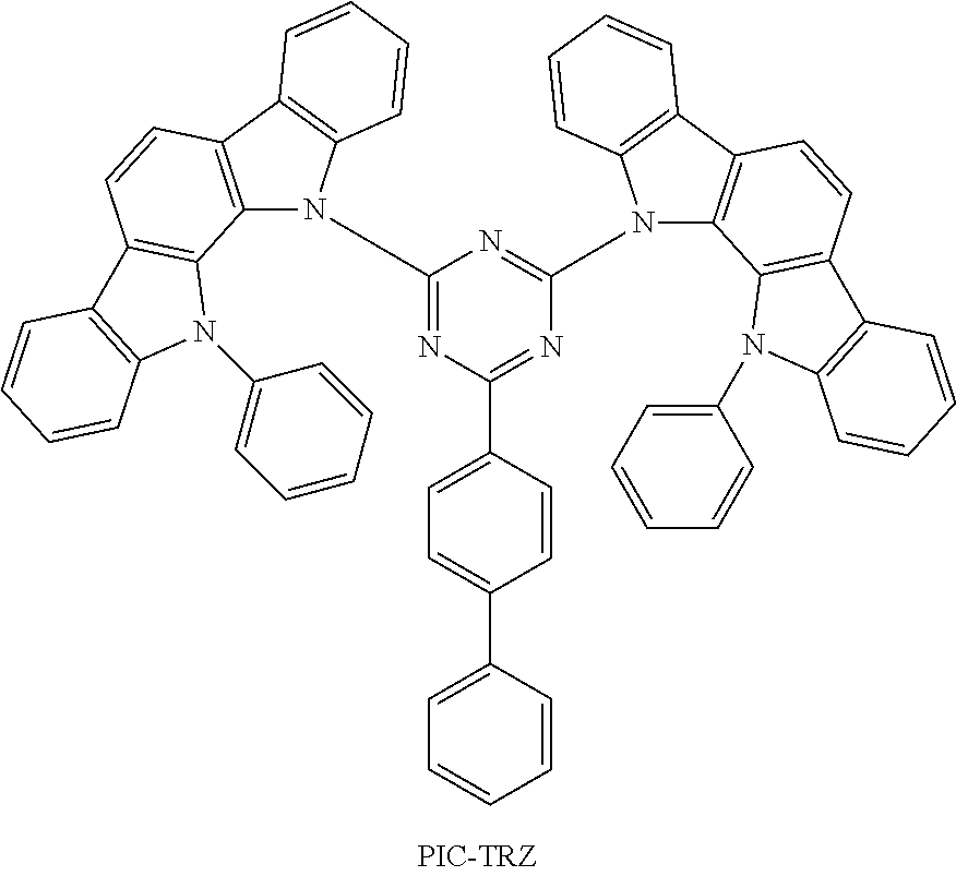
C12=C(C3=C(N1C1=NC(C4=CC=C(C5=CC=CC=C5)C=C4)=NC(N4C5=C(C6=C4C=CC=C6)C=CC4=C5N(C5=CC=CC=C5)C5=C4C=CC=C5)=N1)C=CC=C3)C=CC1=C2N(C2=CC=CC=C2)C2=C1C=CC=C2
